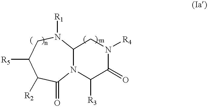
N12C(CN([R4])C(=O)C1[R3])N([R1])CC([R5])C([R2])C2=O
